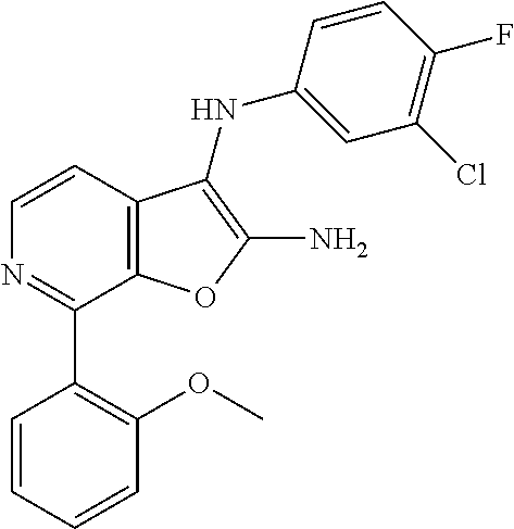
N1=C(C2=C(OC)C=CC=C2)C2=C(C=C1)C(NC1=CC(Cl)=C(F)C=C1)=C(N)O2
